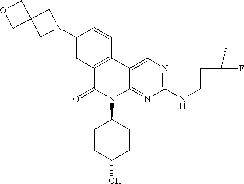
N1(C2CCC(O)CC2)C2=NC(NC3CC(F)(F)C3)=NC=C2C2=C(C1=O)C=C(N1CC3(C1)COC3)C=C2
